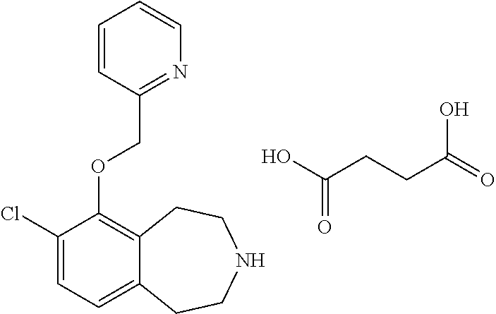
C1(Cl)=CC=C2C(=C1OCC1=NC=CC=C1)CCNCC2.OC(CCC(=O)O)=O
